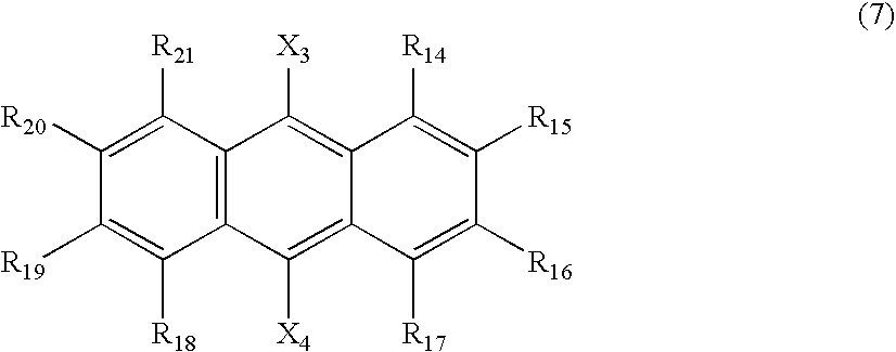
C1([R19])=C([R18])C2=C(C([R21])=C1[R20])C([X3])=C1C(=C2[X4])C([R17])=C([R16])C([R15])=C1[R14]
